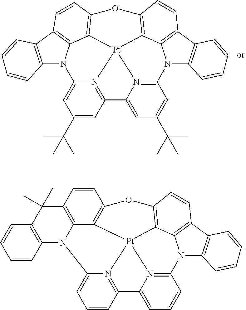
N12=C3C4=CC(C(C)(C)C)=CC5=N4[Pt]14C1=C(OC6=C4C4=C(C7=C(N45)C=CC=C7)C=C6)C=CC4=C1N(C1=C4C=CC=C1)C2=CC(C(C)(C)C)=C3.N12=C3C4=CC=CC5=N4[Pt]14C1=C(C=CC6=C1N5C1=C6C=CC=C1)OC1=C4C4=C(C(C)(C)C5=C(C=CC=C5)N4C2=CC=C3)C=C1
